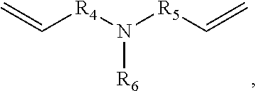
C=C[R4]N([R5]C=C)[R6]
